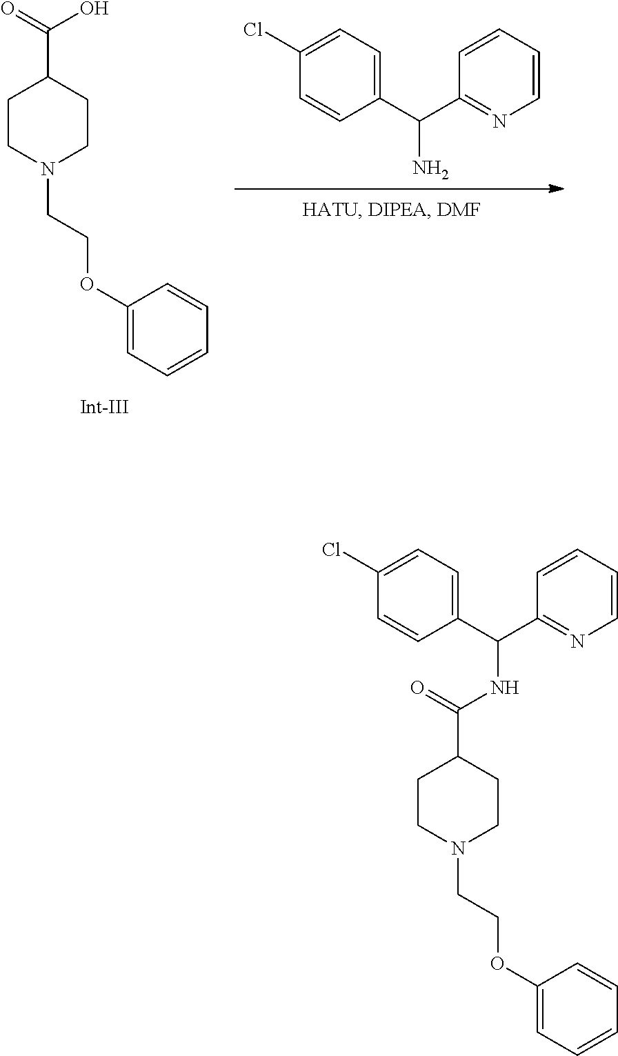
C1(C(C2=NC=CC=C2)N)=CC=C(Cl)C=C1.C1CN(CCOC2=CC=CC=C2)CCC1C(O)=O.C1CN(CCOC2=CC=CC=C2)CCC1C(NC(C1=NC=CC=C1)C1=CC=C(Cl)C=C1)=O
